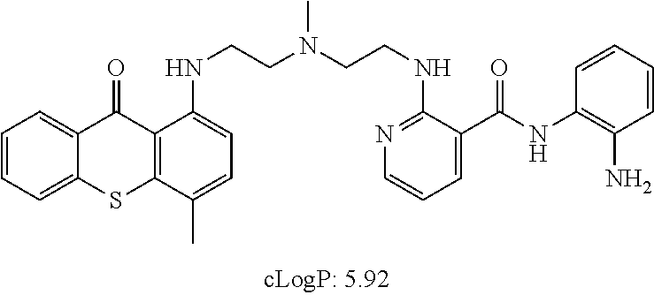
C1=CC=C2C(=C1)C(=O)C1=C(S2)C(C)=CC=C1NCCN(CCNC1=NC=CC=C1C(NC1=C(N)C=CC=C1)=O)C
